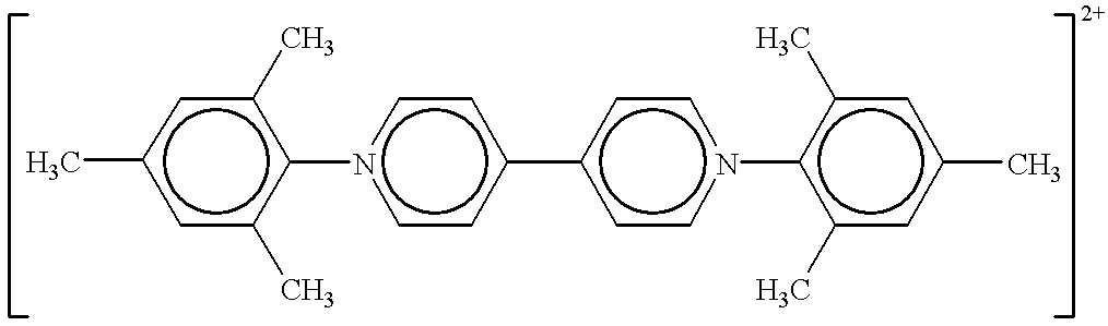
c1c(C)c(-n2ccc(-c3ccn(-c4c(C)cc(C)cc4C)cc3)cc2)c(C)cc1C
